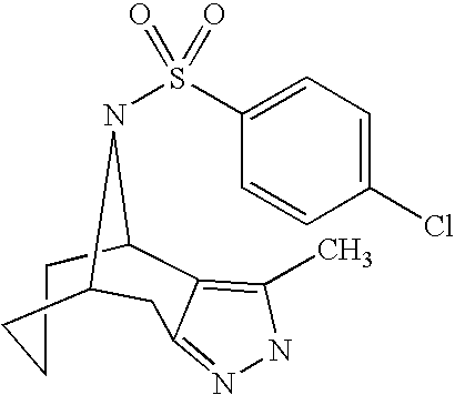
C1CCC2CC3=NNC(C)=C3C1N2S(=O)(=O)C1=CC=C(Cl)C=C1
